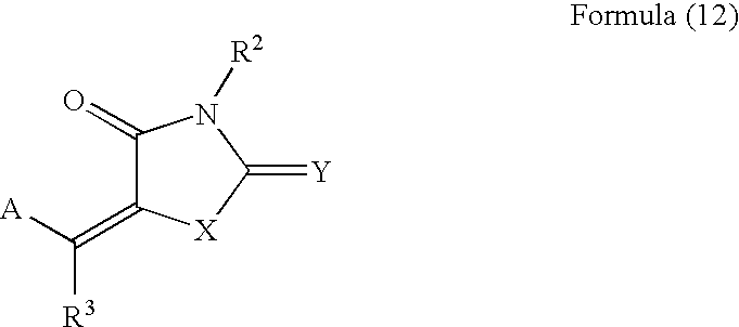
C1(=O)C(=C([A])[R3])[X]C(=[Y])N1[R2]
